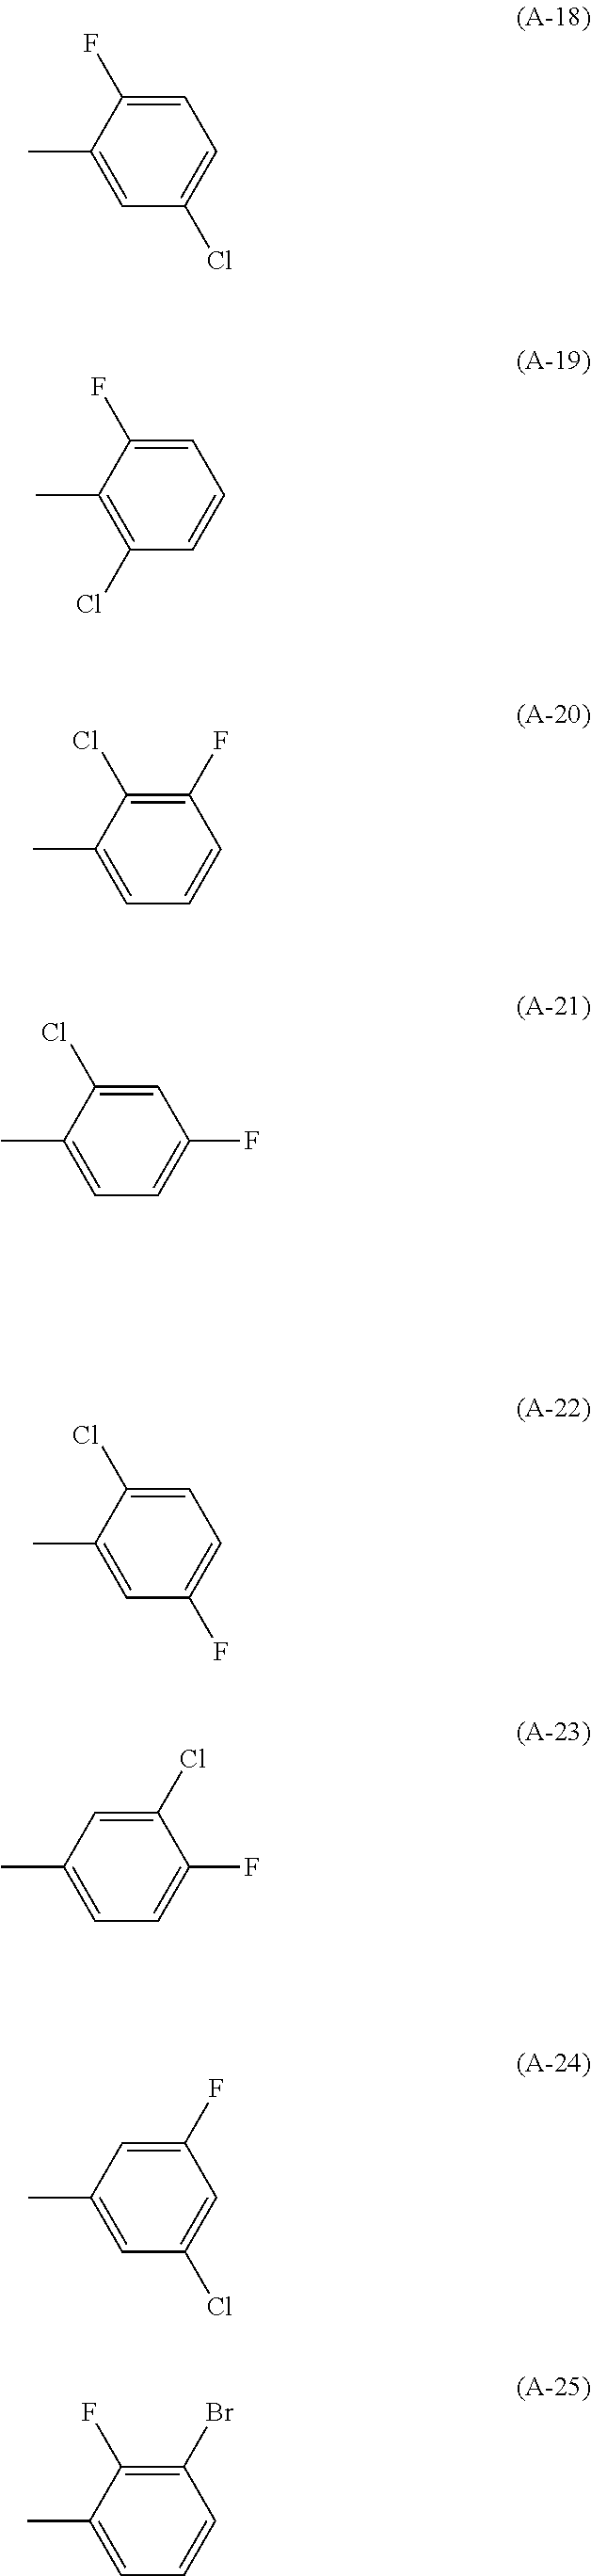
C1=C(F)C(C)=CC(Cl)=C1.C1=C(F)C(C)=C(Cl)C=C1.C1(F)=C(Cl)C(C)=CC=C1.C1=C(Cl)C(C)=CC=C1F.C1=C(Cl)C(C)=CC(F)=C1.C1(Cl)=CC(C)=CC=C1F.C1(F)=CC(C)=CC(Cl)=C1.C1(Br)=C(F)C(C)=CC=C1
